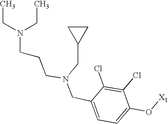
C(C1=CC=C(O[X1])C(Cl)=C1Cl)N(CCCN(CC)CC)CC1CC1
